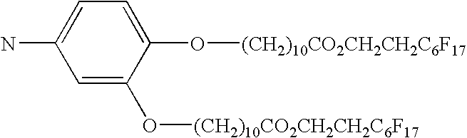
C1=C(N)C=C(O[(CH2)10CO2CH2CH2C6F17])C(O[(CH2)10CO2CH2CH2C6F17])=C1
